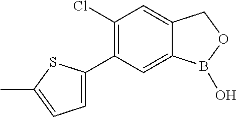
C12=CC(Cl)=C(C3=CC=C(C)S3)C=C1B(O)OC2
